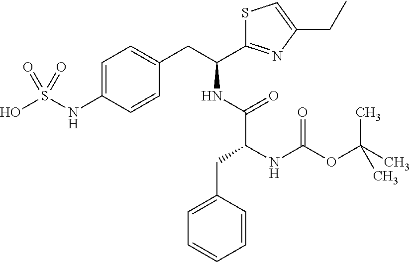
C1=C(NS(O)(=O)=O)C=CC(CC(C2=NC(CC)=CS2)NC(=O)C(NC(OC(C)(C)C)=O)CC2=CC=CC=C2)=C1
